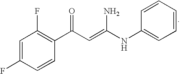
C1=C(F)C=CC(C(C=C(NC2=CC=CC=C2)N)=O)=C1F
